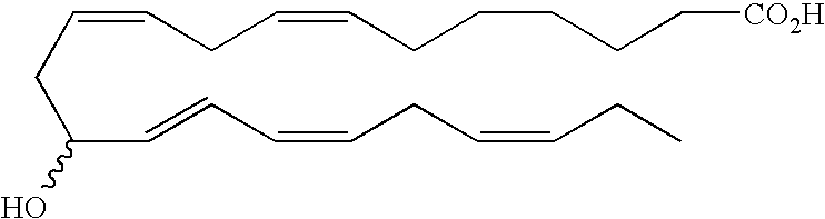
C(CC(C=CC=CCC=CCC)O)=CCC=CCCCCC[CO2H]
